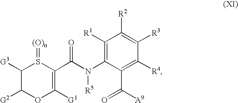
C1([G3])C([G2])OC([G1])=C(C(N(C2=C([R1])C([R2])=C([R3])C([R4])=C2C([A9])=O)[R5])=O)S1=[(O)n]
